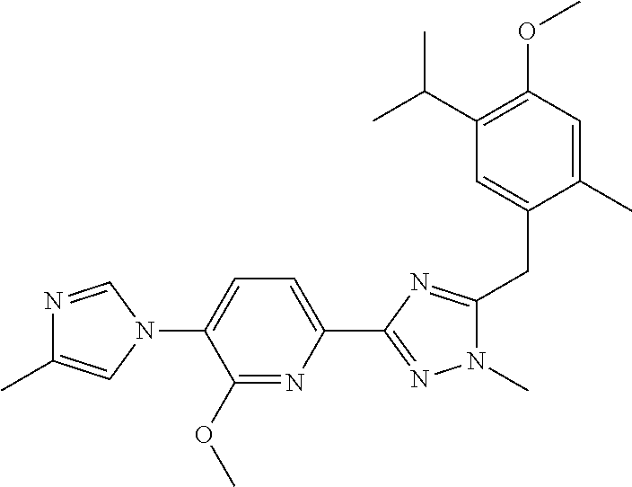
C1=C(N2C=NC(C)=C2)C(OC)=NC(C2=NN(C)C(CC3=CC(C(C)C)=C(OC)C=C3C)=N2)=C1
